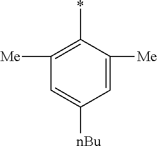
C1([Me])=C(*)C([Me])=CC([nBu])=C1
